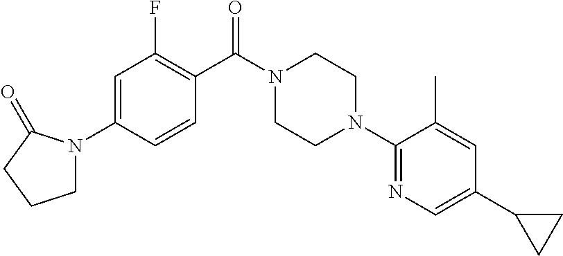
C1=C(N2CCCC2=O)C=CC(C(N2CCN(C3=NC=C(C4CC4)C=C3C)CC2)=O)=C1F
